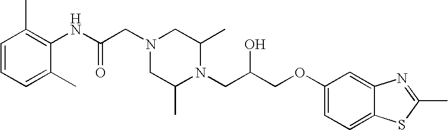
C1=CC=C(C)C(NC(CN2CC(C)N(CC(COC3=CC=C4C(=C3)N=C(C)S4)O)C(C)C2)=O)=C1C
